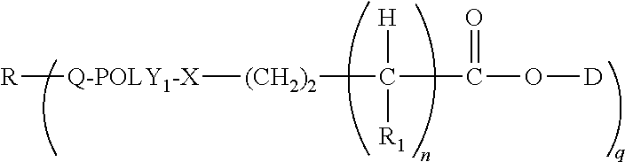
[Q-POLY1-X]([(CH2)2]C(C(O[D])=O)([H])[R1])[R]
